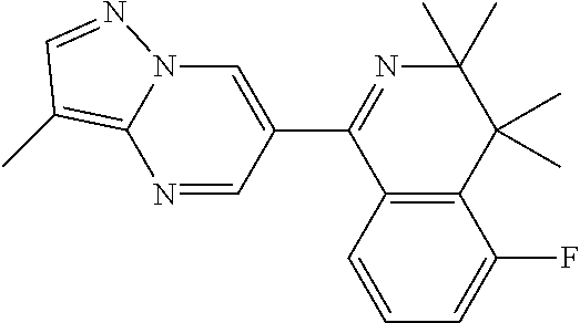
C12=C(C=CC=C1F)C(C1=CN3C(=C(C)C=N3)N=C1)=NC(C)(C)C2(C)C
